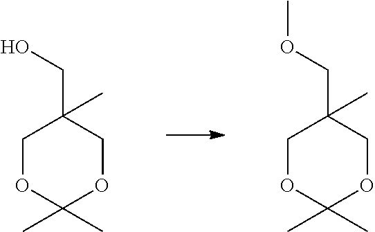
C1OC(C)(C)OCC1(COC)C.C1OC(C)(C)OCC1(CO)C
